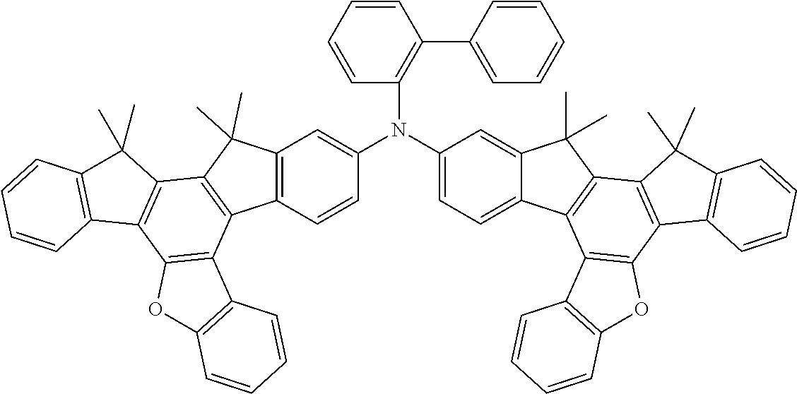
C12=C(C=CC(N(C3=CC=C4C(=C3)C(C)(C)C3=C4C4=C(C5=C3C(C)(C)C3=C5C=CC=C3)OC3=C4C=CC=C3)C3=C(C4=CC=CC=C4)C=CC=C3)=C1)C1=C(C2(C)C)C2=C(C3=C1C1=C(O3)C=CC=C1)C1=C(C2(C)C)C=CC=C1
